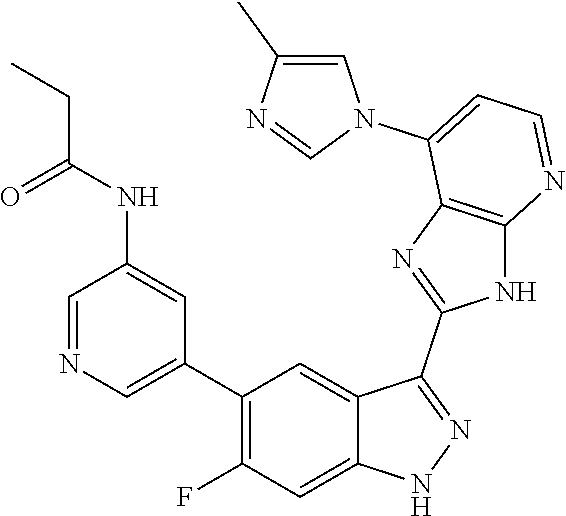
C1=NC=C(C2=C(F)C=C3C(=C2)C(C2=NC4=C(N2)N=CC=C4N2C=C(C)N=C2)=NN3)C=C1NC(=O)CC
